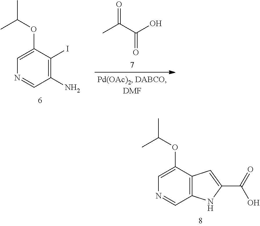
CC(C(O)=O)=O.C1(N)=C(I)C(OC(C)C)=CN=C1.C12=C(C(OC(C)C)=CN=C1)C=C(C(=O)O)N2
